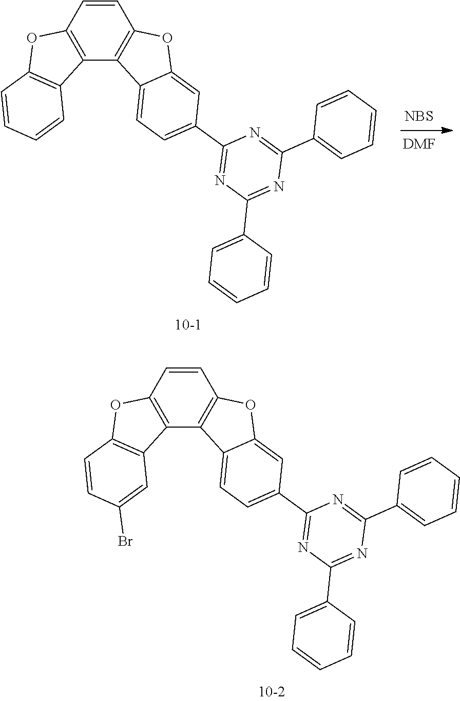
C1=CC2=C(C3=C1OC1=CC(C4=NC(C5=CC=CC=C5)=NC(C5=CC=CC=C5)=N4)=CC=C31)C1=C(O2)C=CC=C1.[NBS].[DMF].C1=CC2=C(C3=C1OC1=CC(C4=NC(C5=CC=CC=C5)=NC(C5=CC=CC=C5)=N4)=CC=C31)C1=C(O2)C=CC(Br)=C1
